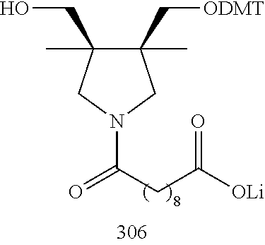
C1(C)(CO)C(C)(C[ODMT])CN(C(CC([OLi])=O)=O)C1
